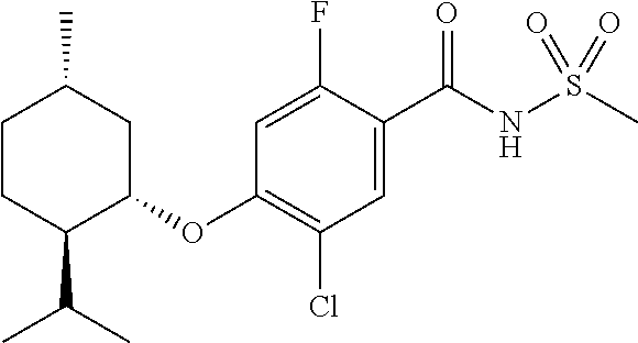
C1=C(F)C(C(NS(C)(=O)=O)=O)=CC(Cl)=C1OC1CC(C)CCC1C(C)C
